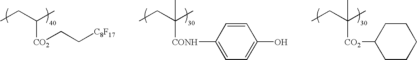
CCC([CONH]C1=CC=C(O)C=C1)(C)C.CCC([CO2]CC[C8F17])C.CCC([CO2]C1CCCCC1)(C)C
